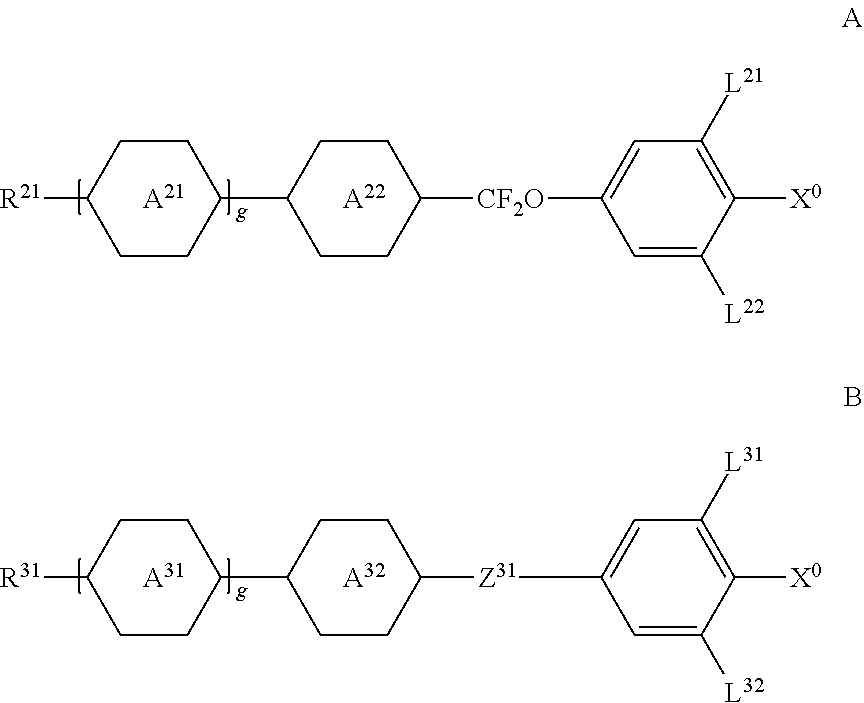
[R21]C1CCC(C2CCC([CF2O]C3=CC([L21])=C([X0])C([L22])=C3)CC2)CC1.[A21].[A22].[R31]C1CCC(C2CCC([Z31]C3=CC([L31])=C([X0])C([L32])=C3)CC2)CC1.[A31].[A32]
